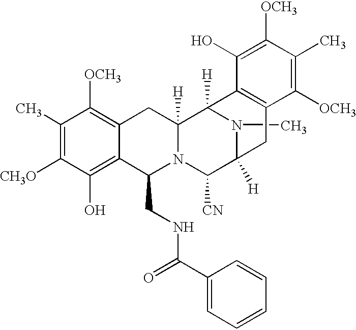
C1(C)=C([CH3O])C(O)=C2C(=C1[OCH3])CC1([H])N(C2CNC(C2=CC=CC=C2)=O)C([CN])C2([H])N(C)C1([H])C1=C(C2)C([OCH3])=C(C)C([OCH3])=C1O
